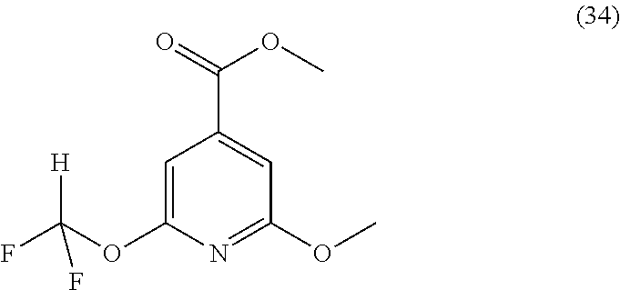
C1=C(OC(F)([H])F)N=C(OC)C=C1C(=O)OC
